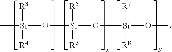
C[Si](O[Si](O[Si](OC)([R7])[R8])([R5])[R6])([R3])[R4]
